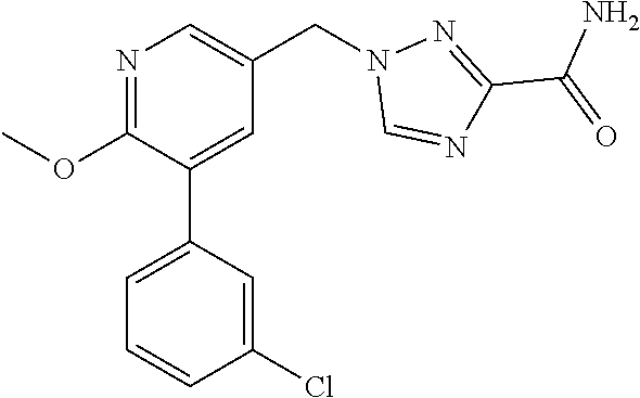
N1=C(OC)C(C2=CC=CC(Cl)=C2)=CC(CN2C=NC(C(=O)N)=N2)=C1
